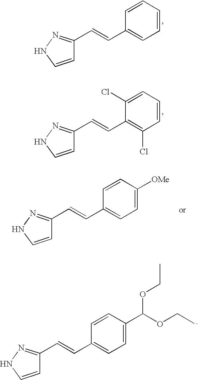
C1=CNN=C1C=CC1=CC=CC=C1.C1=CNN=C1C=CC1=C(Cl)C=CC=C1Cl.C1=CNN=C1C=CC1=CC=C([OMe])C=C1.C1=CNN=C1C=CC1=CC=C(C(OCC)OCC)C=C1
